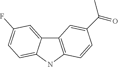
C12=CC(F)=CC=C1NC1=C2C=C(C(=O)C)C=C1
